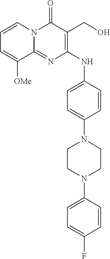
C1(NC2=CC=C(N3CCN(C4=CC=C(F)C=C4)CC3)C=C2)=C(CO)C(=O)N2C(=N1)C([OMe])=CC=C2
